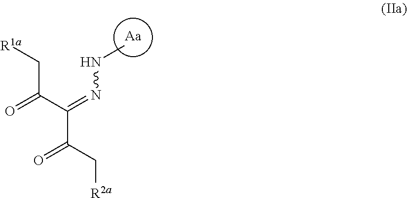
[Aa].C(C(C(=NNC)C(C[R2a])=O)=O)[R1a]
